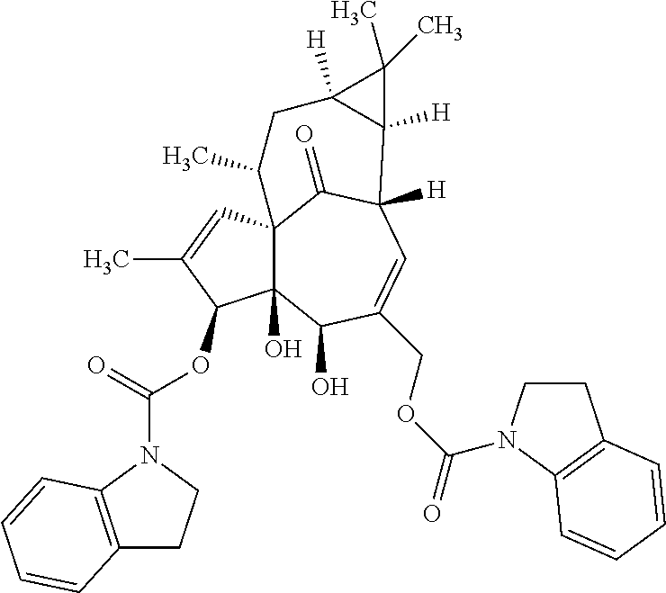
C12(O)C3(C=C(C)C1OC(N1C4=C(CC1)C=CC=C4)=O)C(=O)C([H])(C=C(COC(=O)N1CCC4=C1C=CC=C4)C2O)C1([H])C([H])(CC3C)C1(C)C
